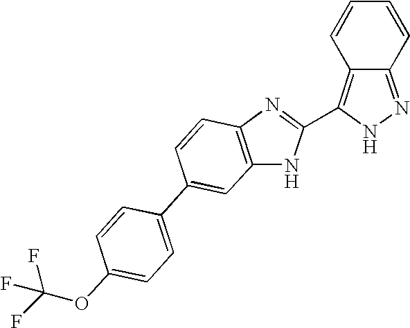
C1=CC2=C(C3=NC4=C(N3)C=C(C3=CC=C(OC(F)(F)F)C=C3)C=C4)NN=C2C=C1
